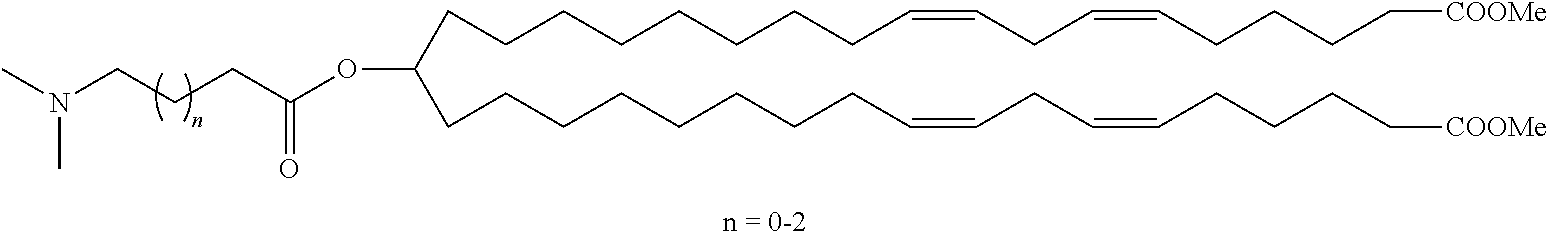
CN(CCCC(OC(CCCCCCCCC=CCC=CCCCC[COOMe])CCCCCCCCC=CCC=CCCCC[COOMe])=O)C
